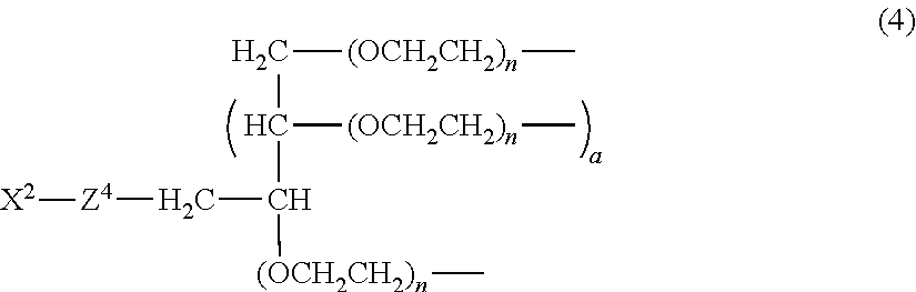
C([(OCH2CH2)n]C)C(C([(OCH2CH2)n]C)C[Z4][X2])[(OCH2CH2)n]C
